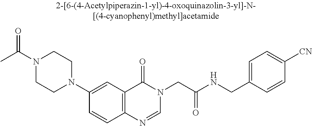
N1(C(C)=O)CCN(C2=CC3=C(C=C2)N=CN(CC(NCC2=CC=C([CN])C=C2)=O)C3=O)CC1
